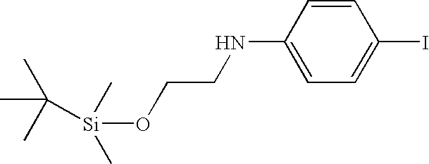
C1=CC(NCCO[Si](C)(C(C)(C)C)C)=CC=C1I
